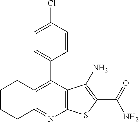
C12=C(C(C3=CC=C(Cl)C=C3)=C3C(=N1)CCCC3)C(N)=C(C(N)=O)S2
